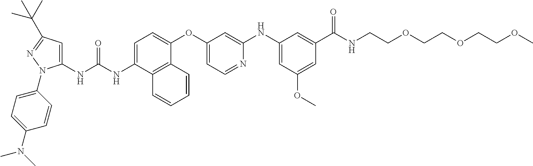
C1(NC(NC2=CC=C(OC3=CC=NC(NC4=CC(OC)=CC(C(NCCOCCOCCOC)=O)=C4)=C3)C3=C2C=CC=C3)=O)=CC(C(C)(C)C)=NN1C1=CC=C(N(C)C)C=C1
